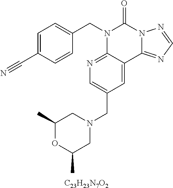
[C23H23N7O2].C1=C(C#N)C=CC(CN2C3=NC=C(CN4CC(C)OC(C)C4)C=C3C3=NC=NN3C2=O)=C1
